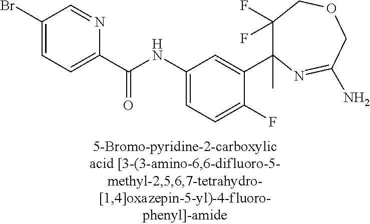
C1=C(Br)C=NC(C(NC2=CC=C(F)C(C3(C)C(F)(F)COCC(N)=N3)=C2)=O)=C1
